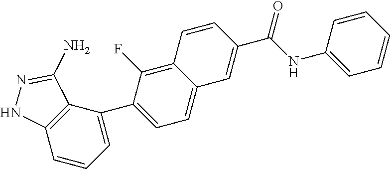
C1(C2=CC=CC3=C2C(N)=NN3)=CC=C2C(=C1F)C=CC(C(NC1=CC=CC=C1)=O)=C2
